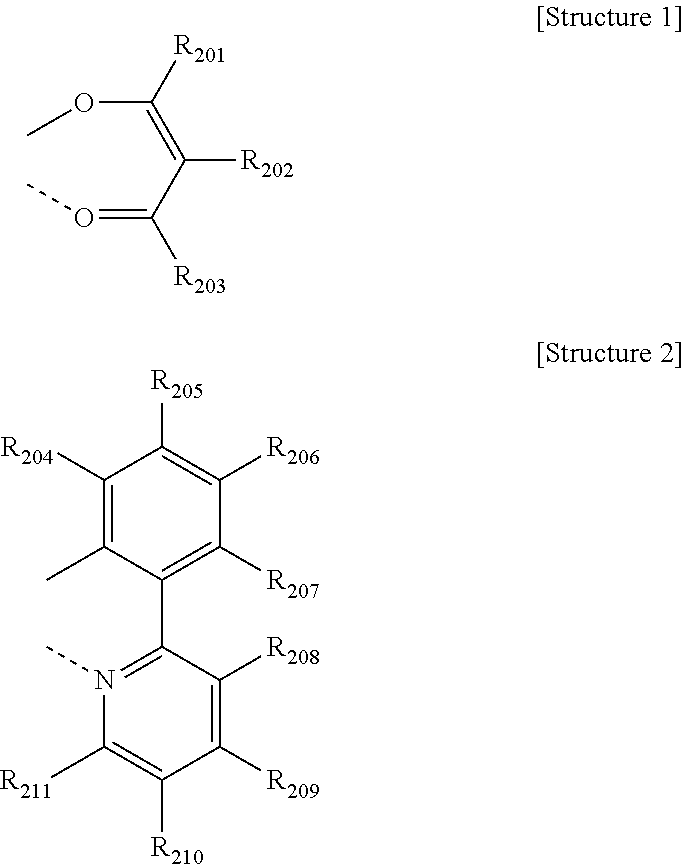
O(=C(C(=C(OC)[R201])[R202])[R203])C.C1([R204])=C(C)C(C2=N(C)C([R211])=C([R210])C([R209])=C2[R208])=C([R207])C([R206])=C1[R205]
